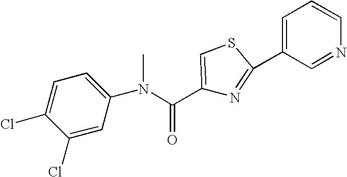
C1(Cl)=CC=C(N(C(C2=CSC(C3=CC=CN=C3)=N2)=O)C)C=C1Cl
